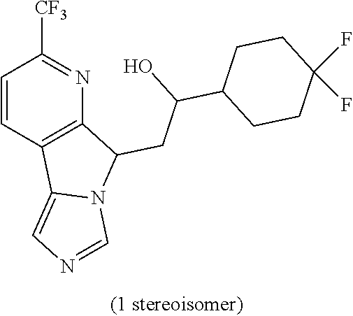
C1=CC2=C(N=C1[CF3])C(CC(C1CCC(F)(F)CC1)O)N1C2=CN=C1
